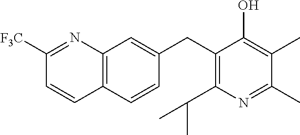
C1(CC2=C(C(C)C)N=C(C)C(C)=C2O)=CC2=C(C=C1)C=CC([F3C])=N2
